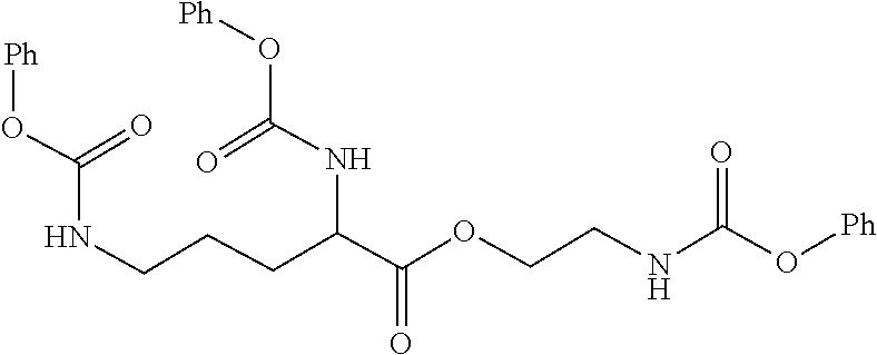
O(C(NC(C(OCCNC(O[Ph])=O)=O)CCCNC(O[Ph])=O)=O)[Ph]
